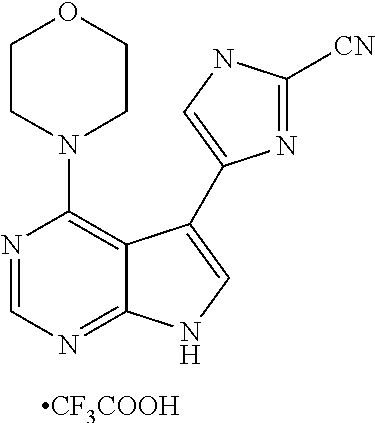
N1(C2=C3C(=NC=N2)NC=C3C2=CNC([CN])=N2)CCOCC1.[CF3COOH]
